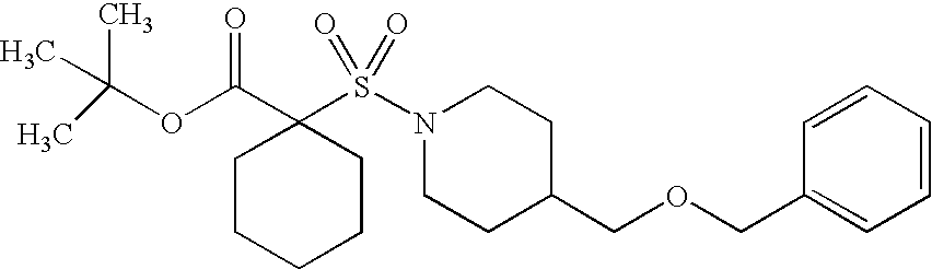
C1CCCCC1(C(=O)OC(C)(C)C)S(N1CCC(COCC2=CC=CC=C2)CC1)(=O)=O
